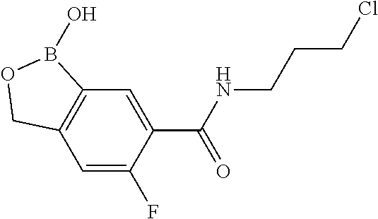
C12=C(C=C(F)C(C(NCCCCl)=O)=C1)COB2O
